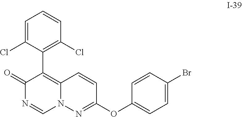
C1=C(Cl)C(C2=C3N(C=NC2=O)N=C(OC2=CC=C(Br)C=C2)C=C3)=C(Cl)C=C1
